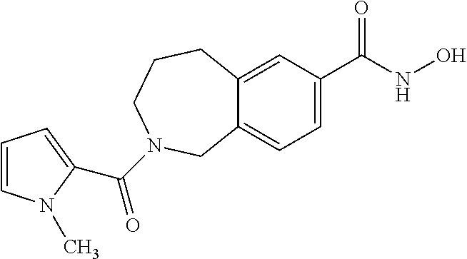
C12=CC=C(C(NO)=O)C=C1CCCN(C(=O)C1=CC=CN1C)C2
